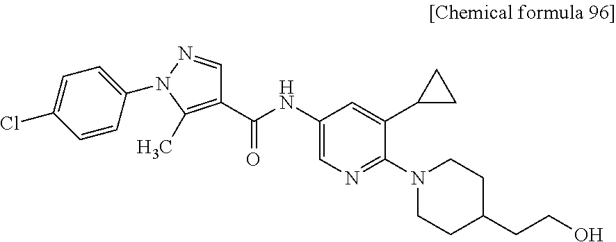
C1(C(NC2=CN=C(N3CCC(CCO)CC3)C(C3CC3)=C2)=O)=C(C)N(C2=CC=C(Cl)C=C2)N=C1
